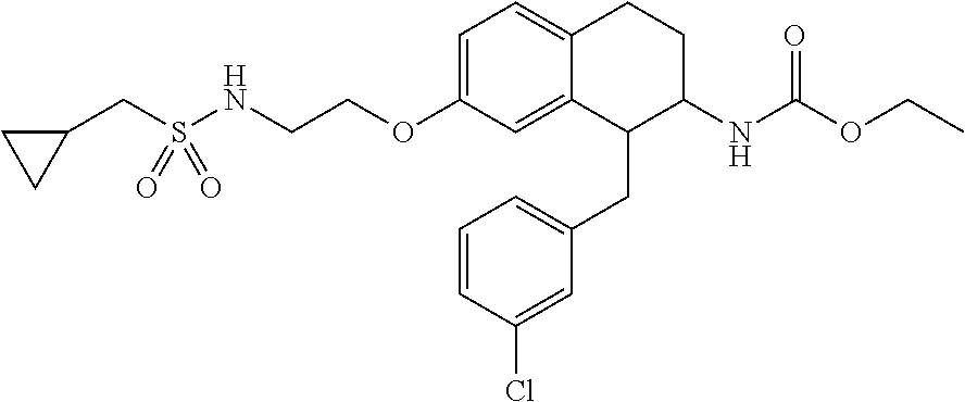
C1=C(OCCNS(=O)(CC2CC2)=O)C=C2C(=C1)CCC(NC(=O)OCC)C2CC1=CC=CC(Cl)=C1
